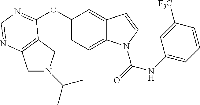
C1(OC2=NC=NC3=C2CN(C(C)C)C3)=CC=C2C(=C1)C=CN2C(=O)NC1=CC=CC([F3C])=C1
